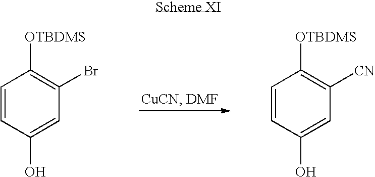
C1=CC(O)=CC(Br)=C1[OTBDMS].C1=CC(O)=CC([CN])=C1[OTBDMS]
